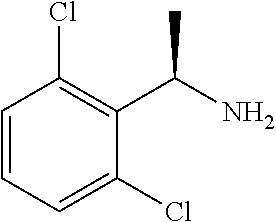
C1=CC=C(Cl)C(C(N)C)=C1Cl
